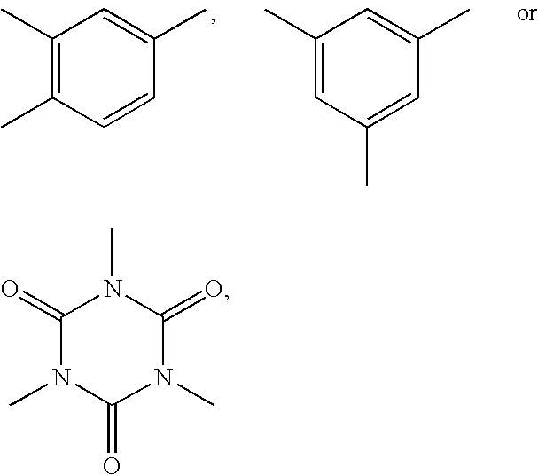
C1(C)=C(C)C=CC(C)=C1.C1(C)=CC(C)=CC(C)=C1.C1(=O)N(C)C(=O)N(C)C(=O)N1C
